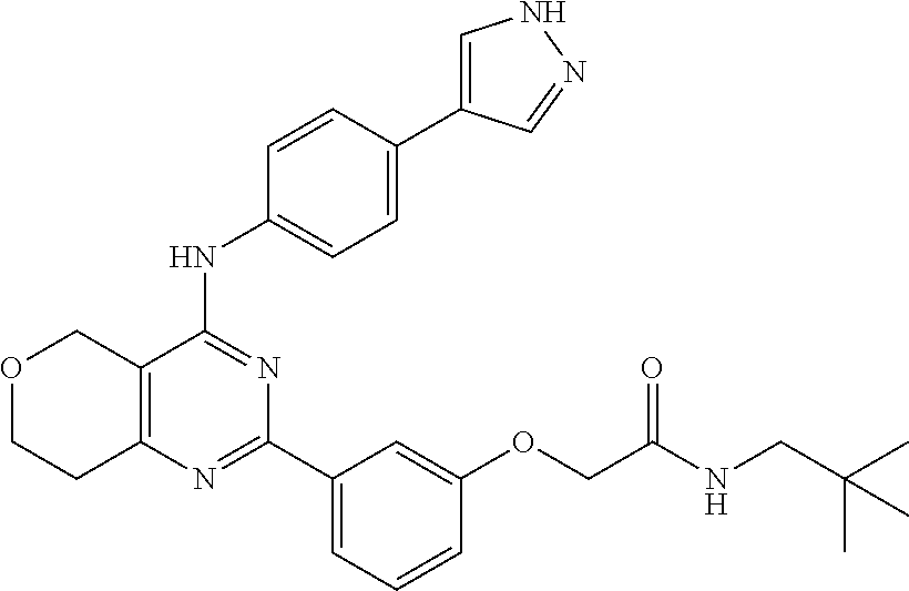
C12=C(C(NC3=CC=C(C4=CNN=C4)C=C3)=NC(C3=CC=CC(OCC(NCC(C)(C)C)=O)=C3)=N1)COCC2
